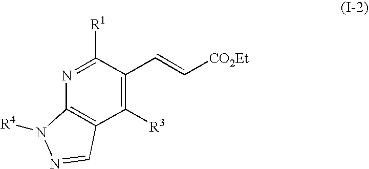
N1=C([R1])C(C=C[CO2Et])=C([R3])C2=C1N([R4])N=C2
